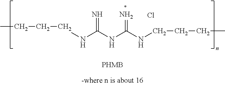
CCCCNC(NC(NCCCC)=N)=N.Cl
